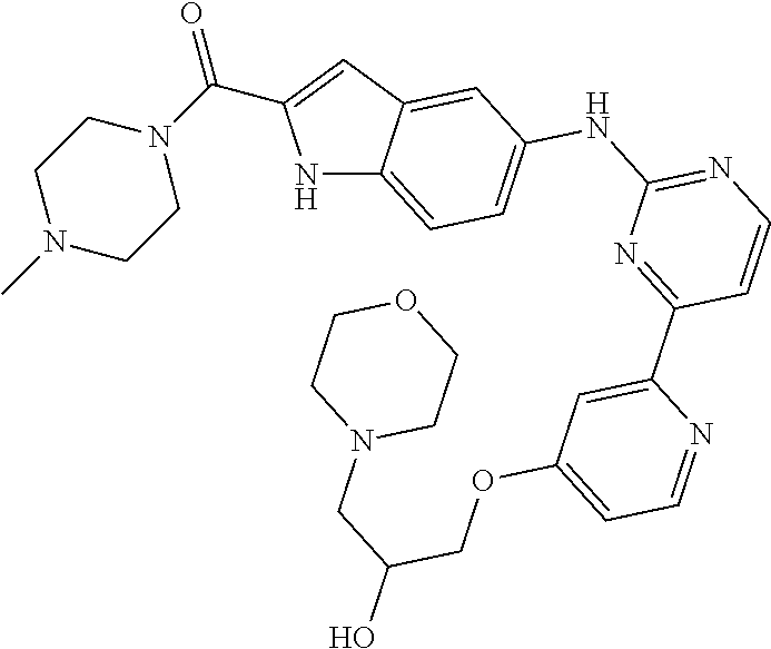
N1C2=CC=C(NC3=NC=CC(C4=CC(OCC(O)CN5CCOCC5)=CC=N4)=N3)C=C2C=C1C(=O)N1CCN(C)CC1
